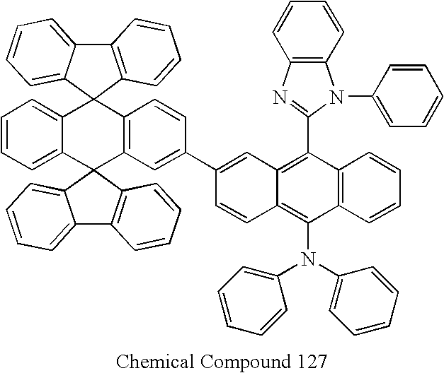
C12=CC=CC=C1C1(C3=C(C=CC(C4=CC5=C(C6=NC7=C(N6C6=CC=CC=C6)C=CC=C7)C6=C(C(N(C7=CC=CC=C7)C7=CC=CC=C7)=C5C=C4)C=CC=C6)=C3)C23C2=CC=CC=C2C2=C3C=CC=C2)C2=C(C3=CC=CC=C31)C=CC=C2
